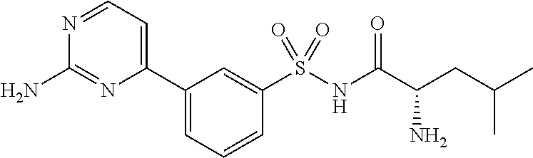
C1(C2=CC=NC(N)=N2)=CC=CC(S(NC(C(CC(C)C)N)=O)(=O)=O)=C1
